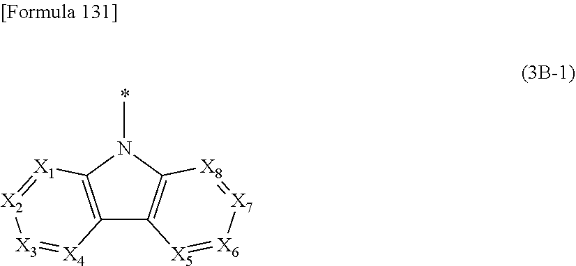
CN1C2=C(C3=C1[X8]=[X7][X6]=[X5]3)[X4]=[X3][X2]=[X1]2
